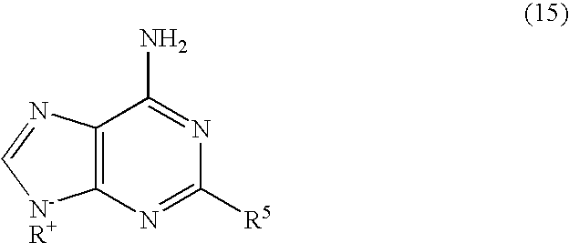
C12=C(N=C([R5])N=C1N)[N-R+]C=N2
